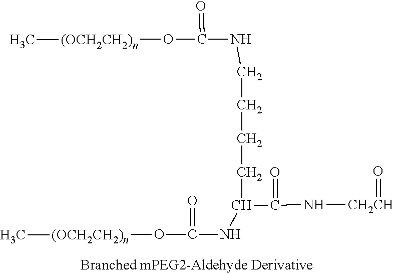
N(C(=O)C(NC(O[(OCH2CH2)n]C)=O)CCCCNC(O[(OCH2CH2)n]C)=O)[CH2CH]=O
